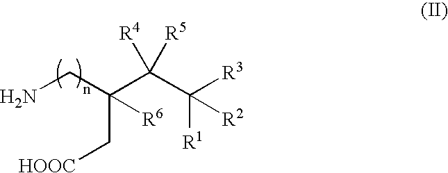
C(C[HOOC])(C(C([R1])([R3])[R2])([R4])[R5])(CN)[R6]
